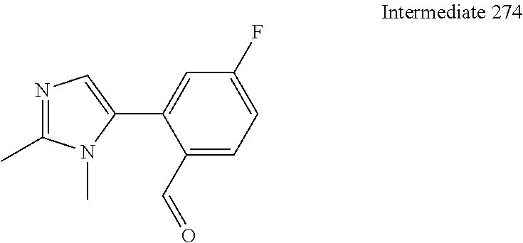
N1=C(C)N(C)C(C2=CC(F)=CC=C2C=O)=C1
